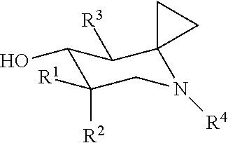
C1(O)C([R2])([R1])CN([R4])C2(C1[R3])CC2
